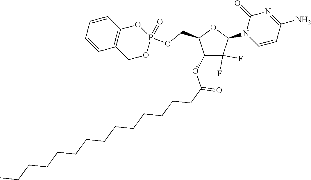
C1(OC(CCCCCCCCCCCCCC)=O)C(F)(F)C(N2C=CC(N)=NC2=O)OC1COP1(=O)OCC2=C(O1)C=CC=C2
